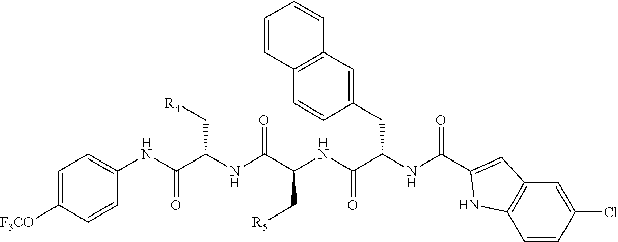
C1(CC(NC(=O)C2=CC3=C(C=CC(Cl)=C3)N2)C(NC(C(NC(C(NC2=CC=C([F3CO])C=C2)=O)C[R4])=O)C[R5])=O)=CC2=C(C=C1)C=CC=C2
